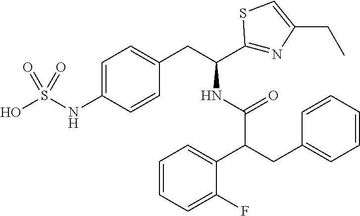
C1=C(NS(O)(=O)=O)C=CC(CC(C2=NC(CC)=CS2)NC(=O)C(CC2=CC=CC=C2)C2=CC=CC=C2F)=C1
